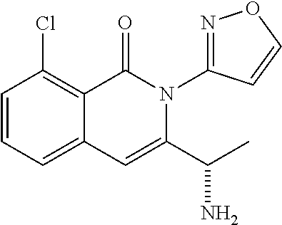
C1=CC=C2C(=C1Cl)C(=O)N(C1=NOC=C1)C(C(C)N)=C2
